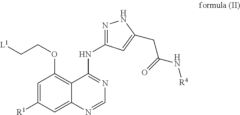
C1=C([R1])C=C2C(=C1OCC[L1])C(NC1=NNC(CC(=O)N[R4])=C1)=NC=N2
